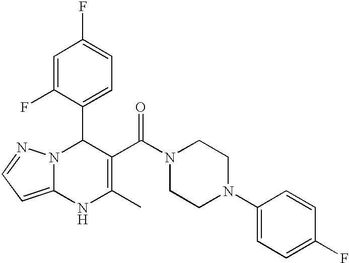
C1=C(F)C(C2N3C(=CC=N3)NC(C)=C2C(N2CCN(C3=CC=C(F)C=C3)CC2)=O)=CC=C1F
